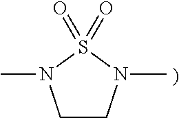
C1CN(C)S(=O)(=O)N1C
